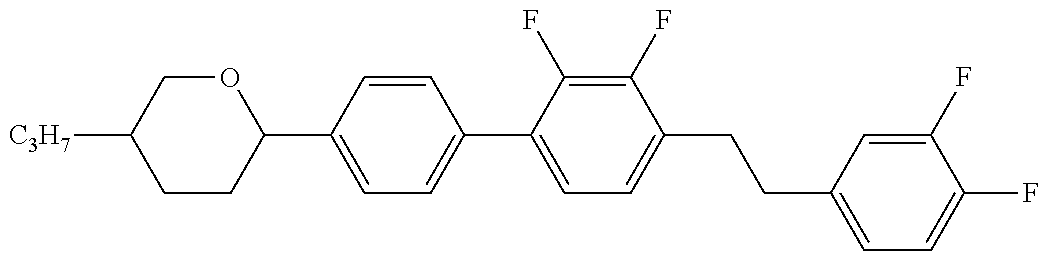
C1(C2=CC=C(C3=CC=C(CCC4=CC=C(F)C(F)=C4)C(F)=C3F)C=C2)OCC([C3H7])CC1
